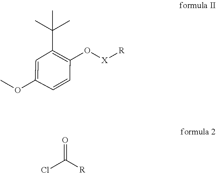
[X]([R])OC1=C(C(C)(C)C)C=C(OC)C=C1.ClC([R])=O
